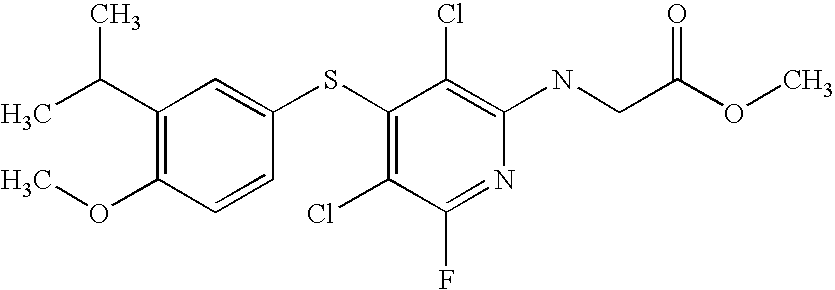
N(C1=C(Cl)C(SC2=CC(C(C)C)=C(OC)C=C2)=C(Cl)C(F)=N1)CC(OC)=O
